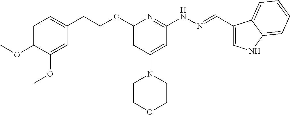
O(C1=CC(N2CCOCC2)=CC(NN=CC2=CNC3=CC=CC=C23)=N1)CCC1=CC=C(OC)C(OC)=C1
